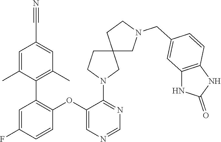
C1=C(F)C=CC(OC2=CN=CN=C2N2CC3(CC2)CN(CC2=CC4=C(C=C2)NC(=O)N4)CC3)=C1C1=C(C)C=C(C#N)C=C1C
